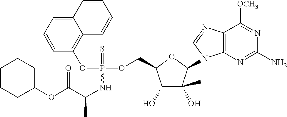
C1=CC=C2C(=C1OP(NC(C(OC1CCCCC1)=O)C)(OCC1C(O)C(C)(O)C(N3C4=C(C([OCH3])=NC(N)=N4)N=C3)O1)=S)C=CC=C2
